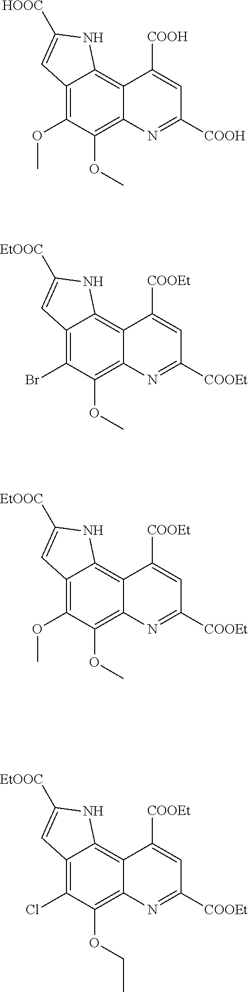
C12=C(OC)C(OC)=C3C(=C1NC([HOOC])=C2)C([COOH])=CC([COOH])=N3.C12=C(OC)C(OC)=C3C(=C1NC([EtOOC])=C2)C([COOEt])=CC([COOEt])=N3.C12=C(Br)C(OC)=C3C(=C1NC([EtOOC])=C2)C([COOEt])=CC([COOEt])=N3.C12=C(Cl)C(OCC)=C3C(=C1NC([EtOOC])=C2)C([COOEt])=CC([COOEt])=N3
